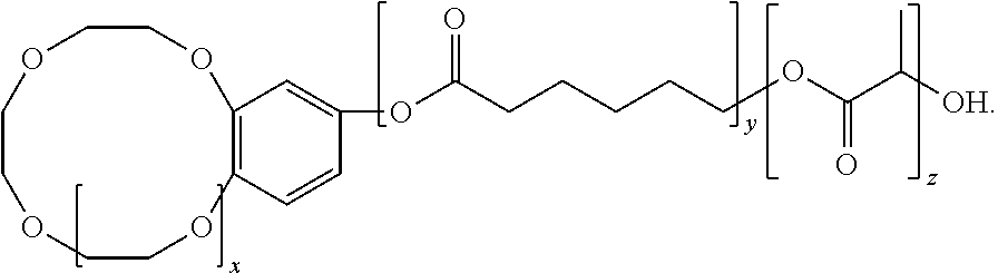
C1COC2=C(OCCOCCO1)C=C(OC(CCCCCOC(C([OH])C)=O)=O)C=C2
